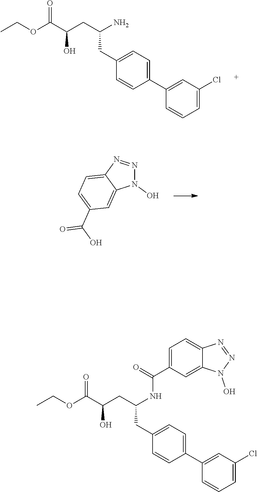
C(CC1=CC=C(C2=CC(Cl)=CC=C2)C=C1)(NC(C1=CC=C2C(=C1)N(O)N=N2)=O)CC(C(OCC)=O)O.C(CC1=CC=C(C2=CC(Cl)=CC=C2)C=C1)(N)CC(C(OCC)=O)O.N1(O)N=NC2=CC=C(C(O)=O)C=C12
